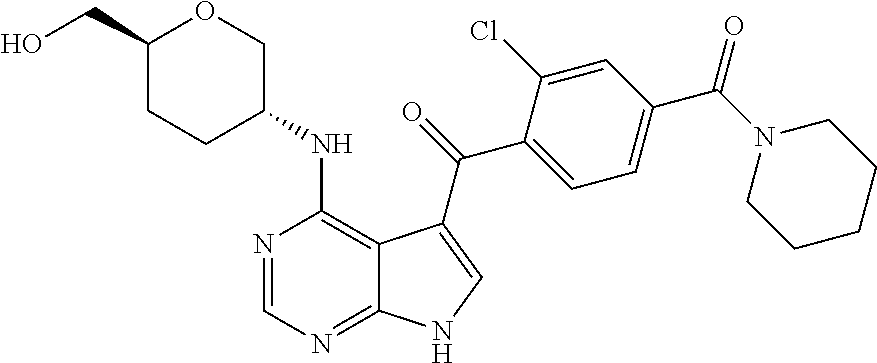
C1(C(N2CCCCC2)=O)=CC=C(C(=O)C2=CNC3=NC=NC(NC4COC(CO)CC4)=C32)C(Cl)=C1
